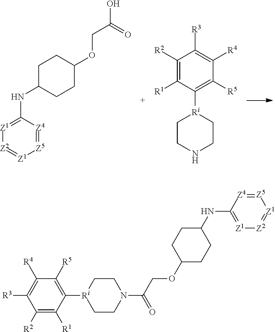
[Z5]1=[Z4]C(NC2CCC(OCC(O)=O)CC2)=[Z1][Z2]=[Z1]1.C1([R2])=C([R1])C([Ri]2CCNCC2)=C([R5])C([R4])=C1[R3].C1([R2])=C([R1])C([Ri]2CCN(C(COC3CCC(NC4=[Z1][Z2]=[Z1][Z5]=[Z4]4)CC3)=O)CC2)=C([R5])C([R4])=C1[R3]
